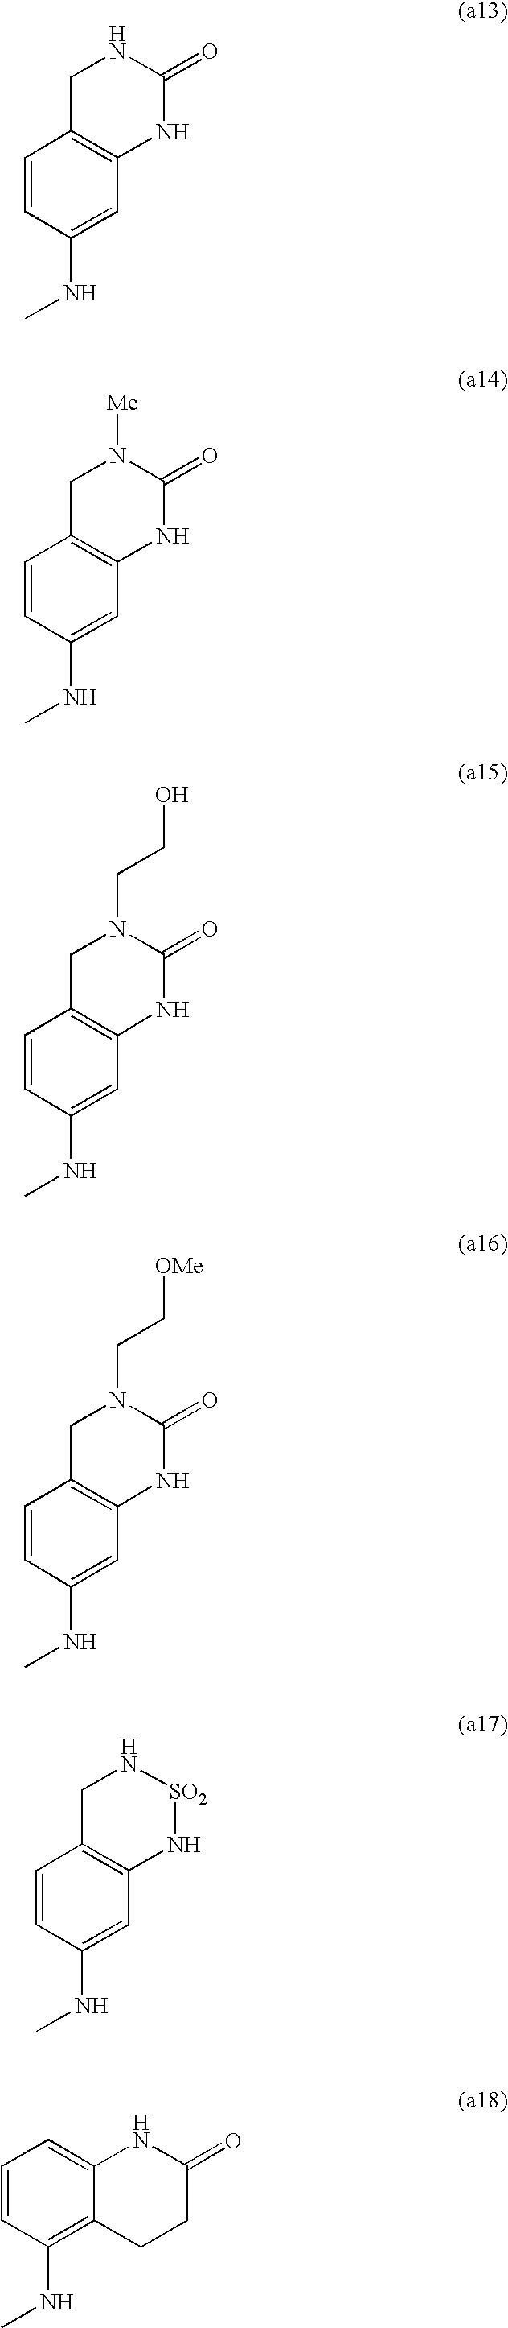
C1=CC(NC)=CC2=C1CNC(=O)N2.C1=CC(NC)=CC2=C1CN([Me])C(=O)N2.C1=CC(NC)=CC2=C1CN(CCO)C(=O)N2.C1=CC(NC)=CC2=C1CN[SO2]N2.C1=CC(NC)=CC2=C1CN(CC[OMe])C(=O)N2.C1=CC(NC)=C2C(=C1)NC(=O)CC2
